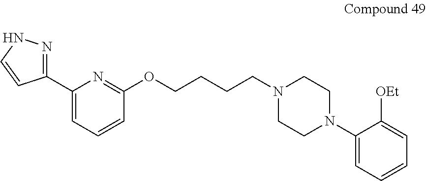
C1(C2=CC=CC(OCCCCN3CCN(C4=CC=CC=C4[OEt])CC3)=N2)=NNC=C1
